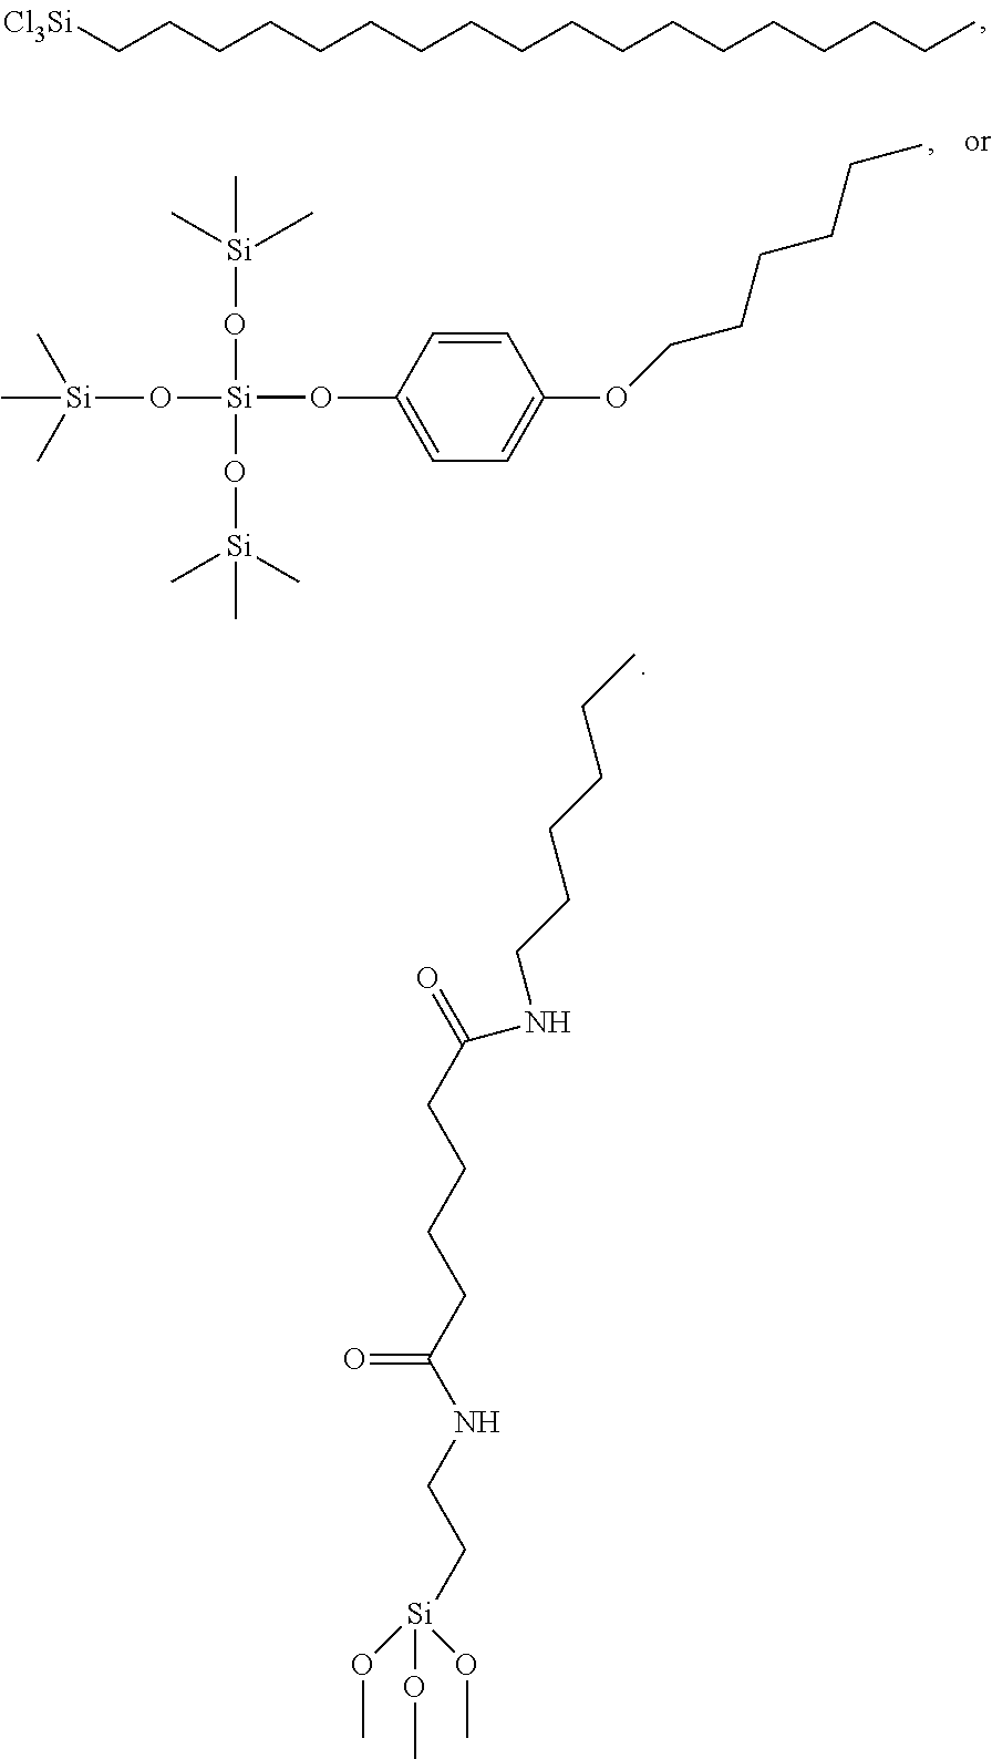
[Cl3Si]CCCCCCCCCCCCCCCCCC.C1(O[Si](O[Si](C)(C)C)(O[Si](C)(C)C)O[Si](C)(C)C)=CC=C(OCCCCCC)C=C1.[Si](OC)(OC)(OC)CCNC(=O)CCCCC(=O)NCCCCCC
